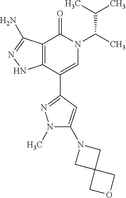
C12=C(C(C3=NN(C)C(N4CC5(C4)COC5)=C3)=CN(C(C)C(C)C)C1=O)NN=C2N
